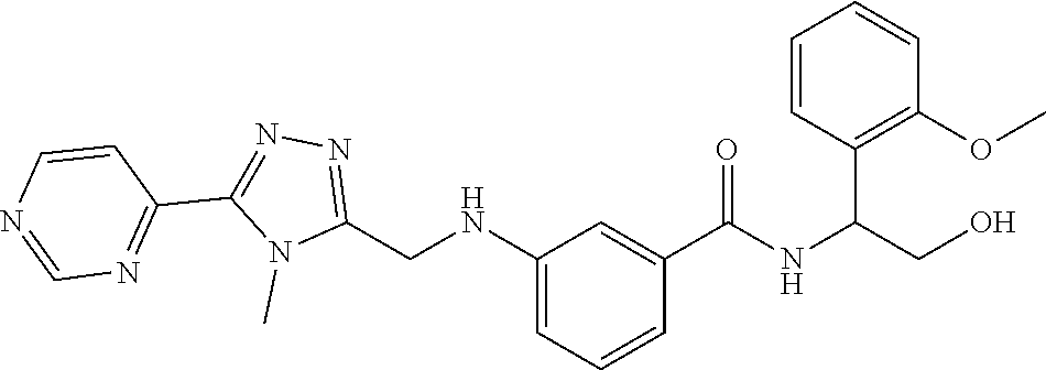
N(C1=CC=CC(C(=O)NC(CO)C2=C(OC)C=CC=C2)=C1)CC1=NN=C(C2=NC=NC=C2)N1C
